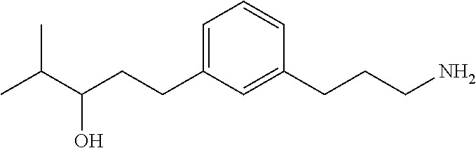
C1=C(CCC(C(C)C)O)C=C(CCCN)C=C1
